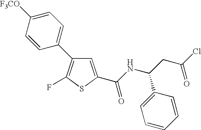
C1=C(C(NC(CC(=O)Cl)C2=CC=CC=C2)=O)SC(F)=C1C1=CC=C([F3CO])C=C1
